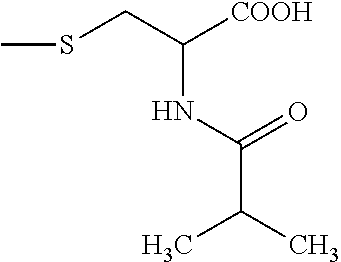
CSCC([COOH])NC(C(C)C)=O
